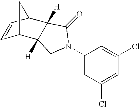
C1=CC2C3([H])C([H])(C1C2)CN(C1=CC(Cl)=CC(Cl)=C1)C3=O
